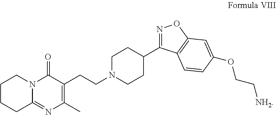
C1CCC2=NC(C)=C(CCN3CCC(C4=NOC5=C4C=CC(OCC[NH2])=C5)CC3)C(=O)N2C1
